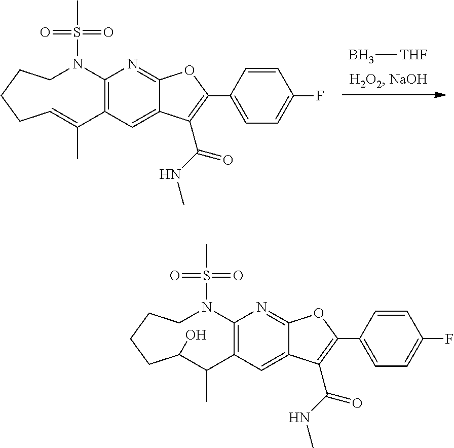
B[THF].C12=C(N=C3C(=C1)C(C(NC)=O)=C(C1=CC=C(F)C=C1)O3)N(S(=O)(=O)C)CCCCC=C2C.C12=C(N=C3C(=C1)C(C(NC)=O)=C(C1=CC=C(F)C=C1)O3)N(S(=O)(=O)C)CCCCC(O)C2C
